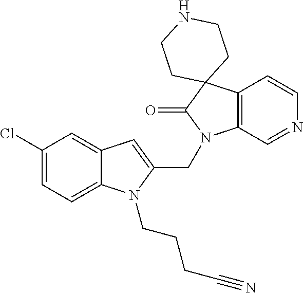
C12=C(C=NC=C1)N(CC1=CC3=CC(Cl)=CC=C3N1CCCC#N)C(=O)C21CCNCC1
